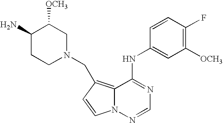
C(C1=C2C(NC3=CC([OCH3])=C(F)C=C3)=NC=NN2C=C1)N1CC([OCH3])C(N)CC1
